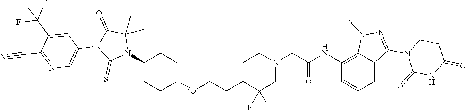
C1(N2C(C)(C)C(=O)N(C3=CN=C(C#N)C(C(F)(F)F)=C3)C2=S)CCC(OCCC2C(F)(F)CN(CC(NC3=C4C(=CC=C3)C(N3C(=O)NC(=O)CC3)=NN4C)=O)CC2)CC1
